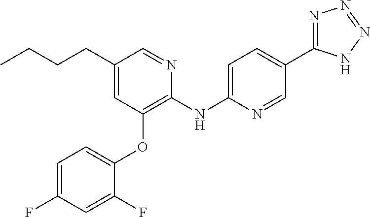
C1(CCCC)=CC(OC2=CC=C(F)C=C2F)=C(NC2=CC=C(C3=NN=NN3)C=N2)N=C1
